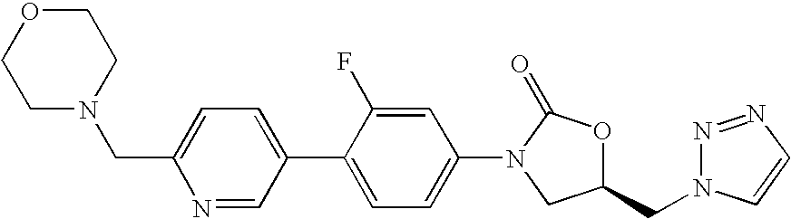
C1=C(C2=CC=C(N3C(=O)OC(CN4N=NC=C4)C3)C=C2F)C=NC(CN2CCOCC2)=C1
